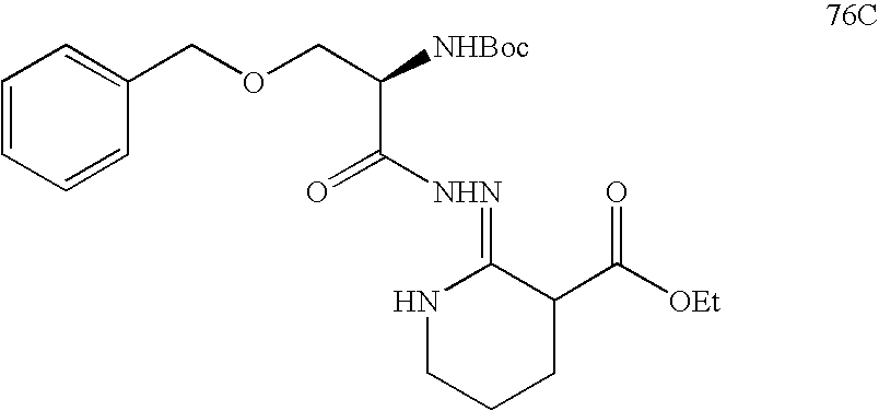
C1=CC=CC(COCC([NHBoc])C([NHN]=C2NCCCC2C([OEt])=O)=O)=C1
